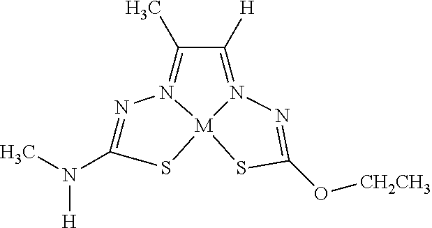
N1=C(N(C)[H])S[M]23N1=C(C)C([H])=N2N=C(O[CH2CH3])S3
